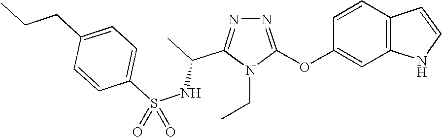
N1=C(OC2=CC3=C(C=C2)C=CN3)N(CC)C(C(NS(C2=CC=C(CCC)C=C2)(=O)=O)C)=N1
